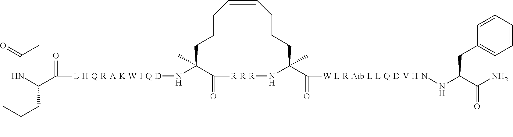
C1CCC=CCCCC(C(=O)[W-L-R Aib-L-L-Q-D-V-H-N]NC(C(=O)N)CC2=CC=CC=C2)(C)N[R-R-R]C(=O)C1(C)N[L-H-Q-R-A-K-W-I-Q-D]C(C(NC(=O)C)CC(C)C)=O
